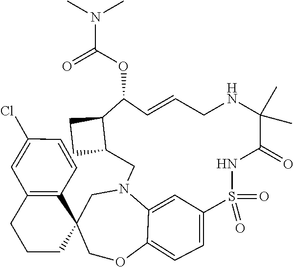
C1(Cl)=CC2=C(C=C1)C1(CCC2)CN2C3=CC(=CC=C3OC1)S(=O)(=O)NC(=O)C(C)(C)NCC=CC(OC(N(C)C)=O)C1CCC1C2
